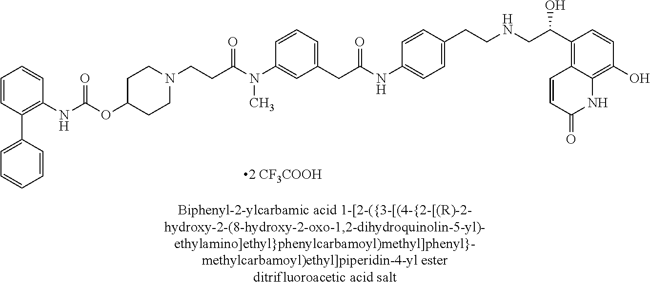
CN(C1=CC(CC(NC2=CC=C(CCNCC(C3=C4C=CC(=O)NC4=C(O)C=C3)O)C=C2)=O)=CC=C1)C(CCN1CCC(OC(NC2=C(C3=CC=CC=C3)C=CC=C2)=O)CC1)=O
